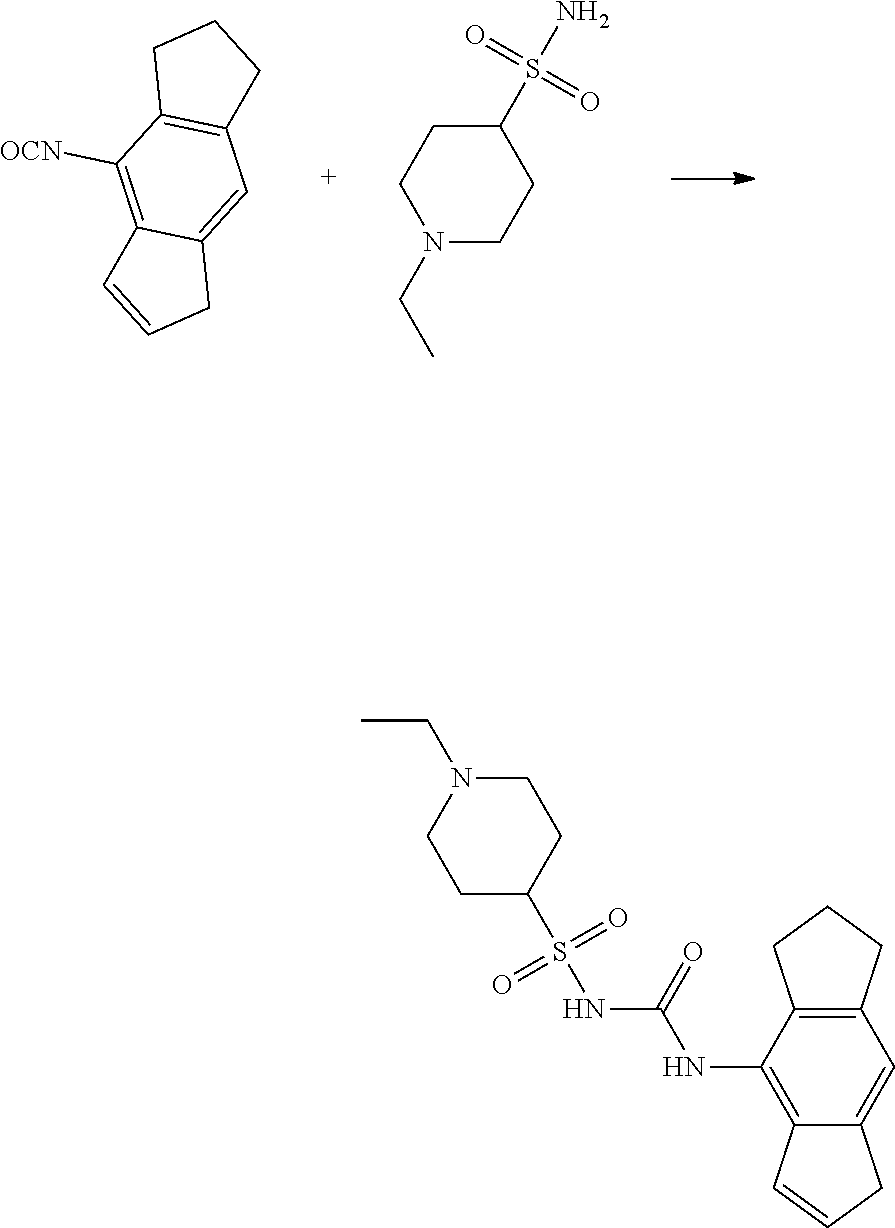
N1(CC)CCC(S(N)(=O)=O)CC1.C12=C([OCN])C3=C(C=C1CC=C2)CCC3.C12=C(NC(NS(C3CCN(CC)CC3)(=O)=O)=O)C3=C(C=C1CC=C2)CCC3
